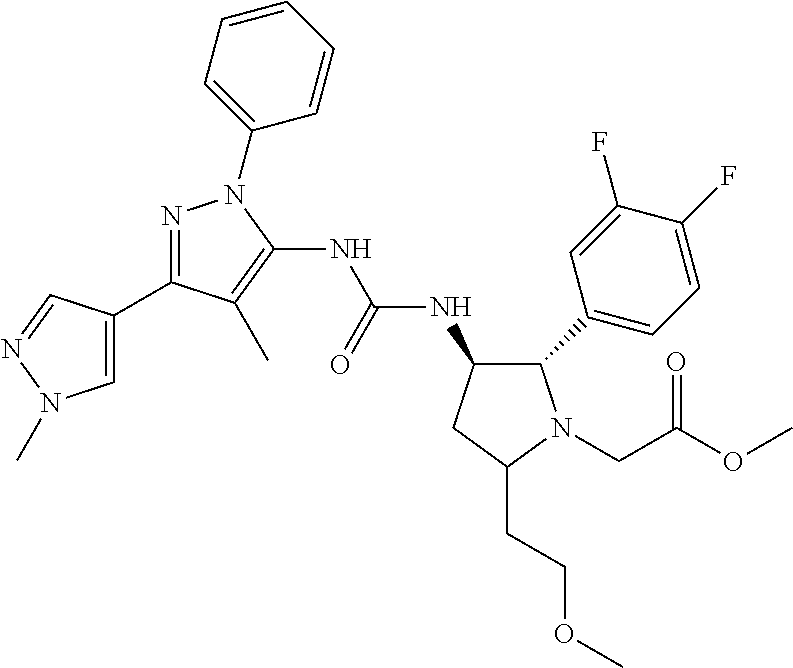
C(NC1C(C2=CC=C(F)C(F)=C2)N(CC(OC)=O)C(CCOC)C1)(NC1=C(C)C(C2=CN(C)N=C2)=NN1C1=CC=CC=C1)=O
